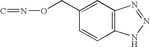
C1(CON=C)=CC2=C(C=C1)NN=N2
